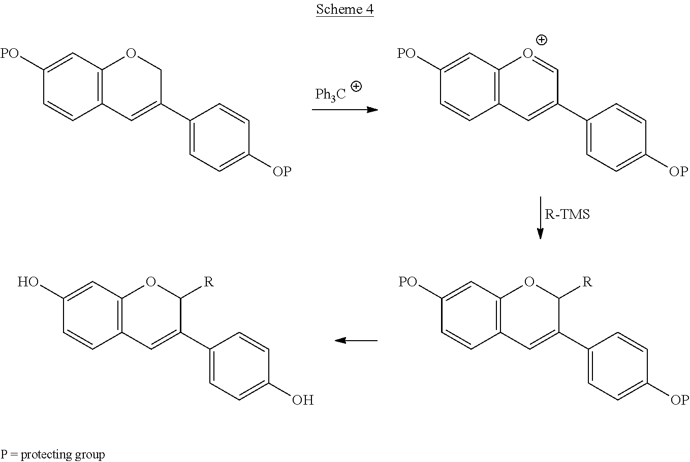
[R-TMS].C1(C2=CC3=C(C=C([PO])C=C3)OC2)=CC=C([OP])C=C1.C1(C2=CC3=C(C=C([PO])C=C3)[O+]=C2)=CC=C([OP])C=C1.C1(C2=CC3=C(C=C([PO])C=C3)OC2[R])=CC=C([OP])C=C1.C1(C2=CC3=C(C=C(O)C=C3)OC2[R])=CC=C(O)C=C1
